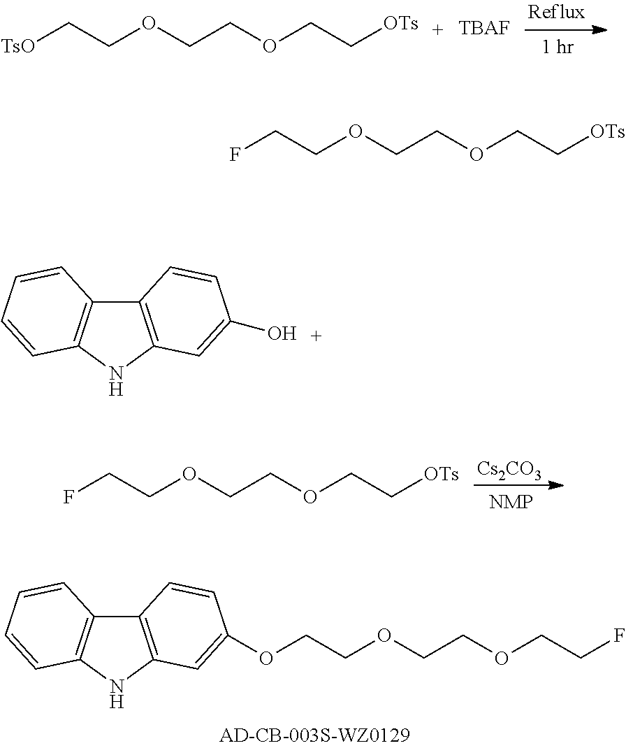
[TBAF].[TsO]CCOCCOCC[OTs].C12=C(NC3=C1C=CC(OCCOCCOCCF)=C3)C=CC=C2.[Cs2CO3].FCCOCCOCC[OTs].FCCOCCOCC[OTs].C12=C(NC3=C1C=CC(O)=C3)C=CC=C2
